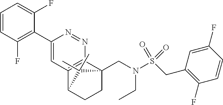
C1=CC(F)=C(C2=CC3=C(N=N2)C2(CN(S(CC4=C(F)C=CC(F)=C4)(=O)=O)CC)CCC3C2(C)C)C(F)=C1
